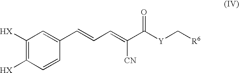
C1([HX])=C([HX])C=CC(C=CC=C(C([Y]C[R6])=O)[CN])=C1
